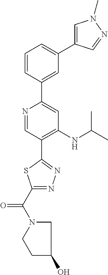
N1=CC(C2=NN=C(C(=O)N3CCC(O)C3)S2)=C(NC(C)C)C=C1C1=CC(C2=CN(C)N=C2)=CC=C1
